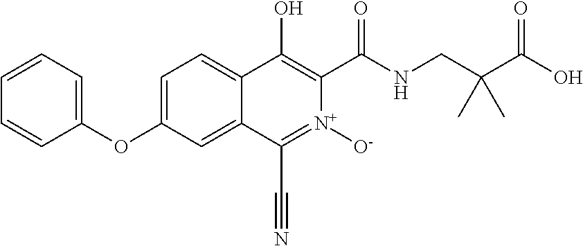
C1=CC=C(OC2=CC=C3C(=C2)C(C#N)=[N+]([O-])C(C(NCC(C(O)=O)(C)C)=O)=C3O)C=C1
